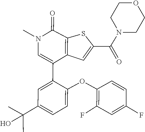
C1(F)=C(OC2=CC=C(C(C)(C)O)C=C2C2=CN(C)C(=O)C3=C2C=C(C(N2CCOCC2)=O)S3)C=CC(F)=C1
